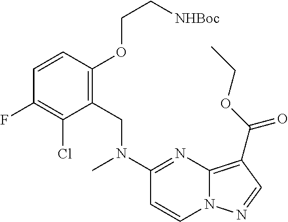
C1=CC(OCC[NHBoc])=C(CN(C2=NC3=C(C(OCC)=O)C=NN3C=C2)C)C(Cl)=C1F
